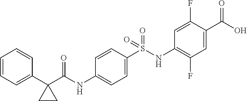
C1=C(S(NC2=C(F)C=C(C(O)=O)C(F)=C2)(=O)=O)C=CC(NC(C2(C3=CC=CC=C3)CC2)=O)=C1
